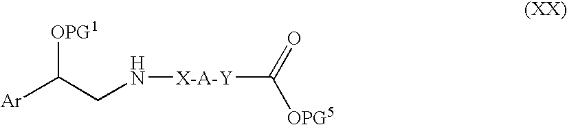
[OPG1]C(CN[X-A-Y]C([OPG5])=O)[Ar]
